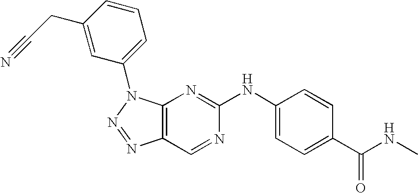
C12=C(N(C3=CC=CC(CC#N)=C3)N=N1)N=C(NC1=CC=C(C(NC)=O)C=C1)N=C2
